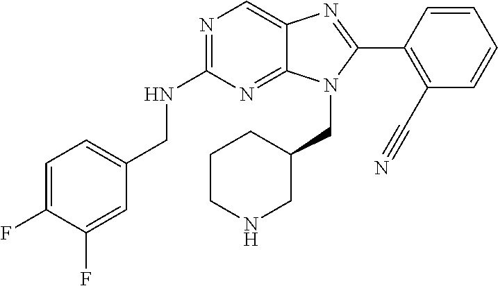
C1=C(F)C(F)=CC(CNC2=NC=C3C(=N2)N(CC2CCCNC2)C(C2=C(C#N)C=CC=C2)=N3)=C1
